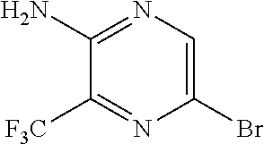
C1(N)=NC=C(Br)N=C1[F3C]
